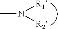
CN([R1])[R2]
